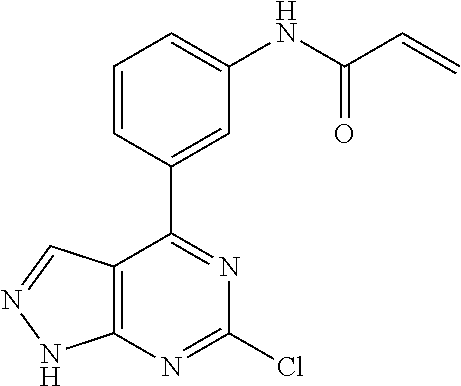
C1=C(C2=NC(Cl)=NC3=C2C=NN3)C=CC=C1NC(C=C)=O
